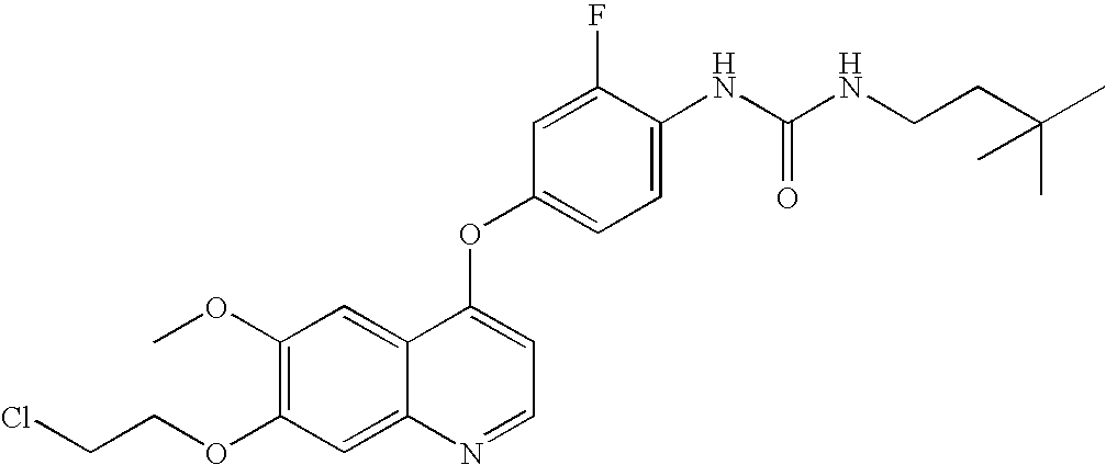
C1(F)=CC(OC2=CC=NC3=CC(OCCCl)=C(OC)C=C23)=CC=C1NC(NCCC(C)(C)C)=O
